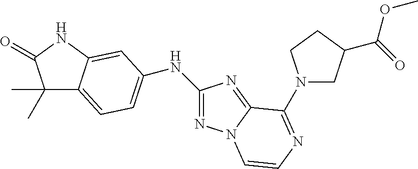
C1(C)(C)C2=CC=C(NC3=NN4C(=N3)C(N3CC(C(OC)=O)CC3)=NC=C4)C=C2NC1=O
